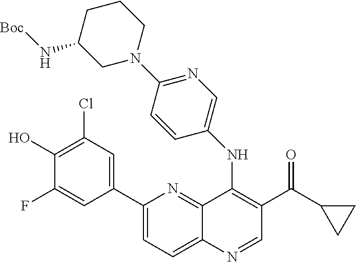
C1(C2=CC(Cl)=C(O)C(F)=C2)=CC=C2C(=N1)C(NC1=CN=C(N3CCCC(N[Boc])C3)C=C1)=C(C(=O)C1CC1)C=N2
